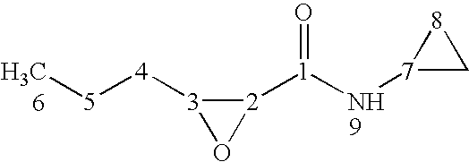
C[5][4][3]1O[2]1[1](N[7]1C[8]1)=O
